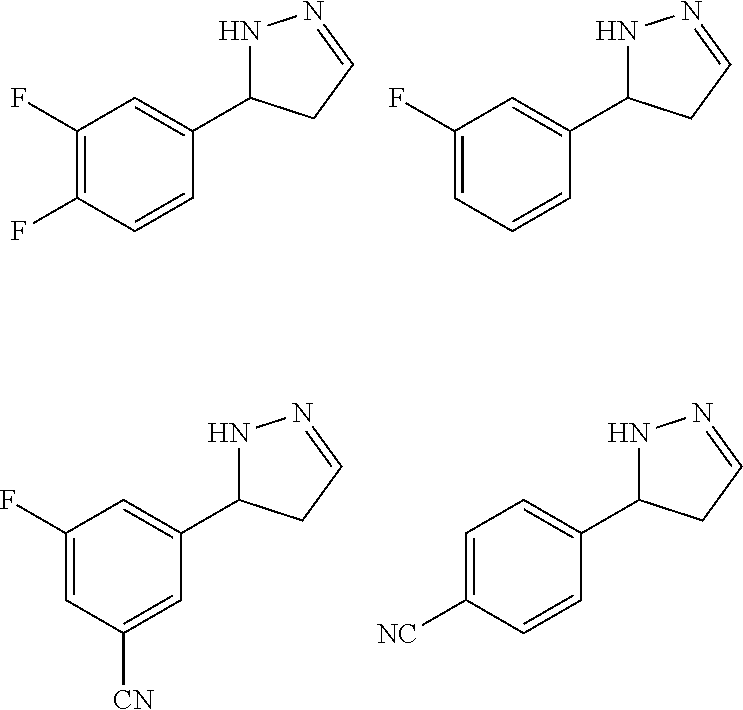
N1C(C2=CC(F)=C(F)C=C2)CC=N1.N1C(C2=CC(F)=CC=C2)CC=N1.N1C(C2=CC(F)=CC([CN])=C2)CC=N1.N1C(C2=CC=C([NC])C=C2)CC=N1
